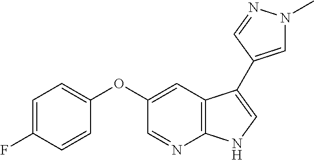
C1=NC2=C(C=C1OC1=CC=C(F)C=C1)C(C1=CN(C)N=C1)=CN2
